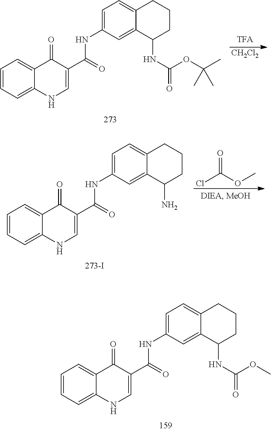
[CH2Cl2].C1=CC=C2C(=C1)C(=O)C(C(=O)NC1=CC=C3C(=C1)C(NC(OC(C)(C)C)=O)CCC3)=CN2.O=C(Cl)OC.C1=CC=C2C(=C1)C(=O)C(C(=O)NC1=CC=C3C(=C1)C(N)CCC3)=CN2.C1=CC=C2C(=C1)C(=O)C(C(=O)NC1=CC=C3C(=C1)C(NC(OC)=O)CCC3)=CN2
